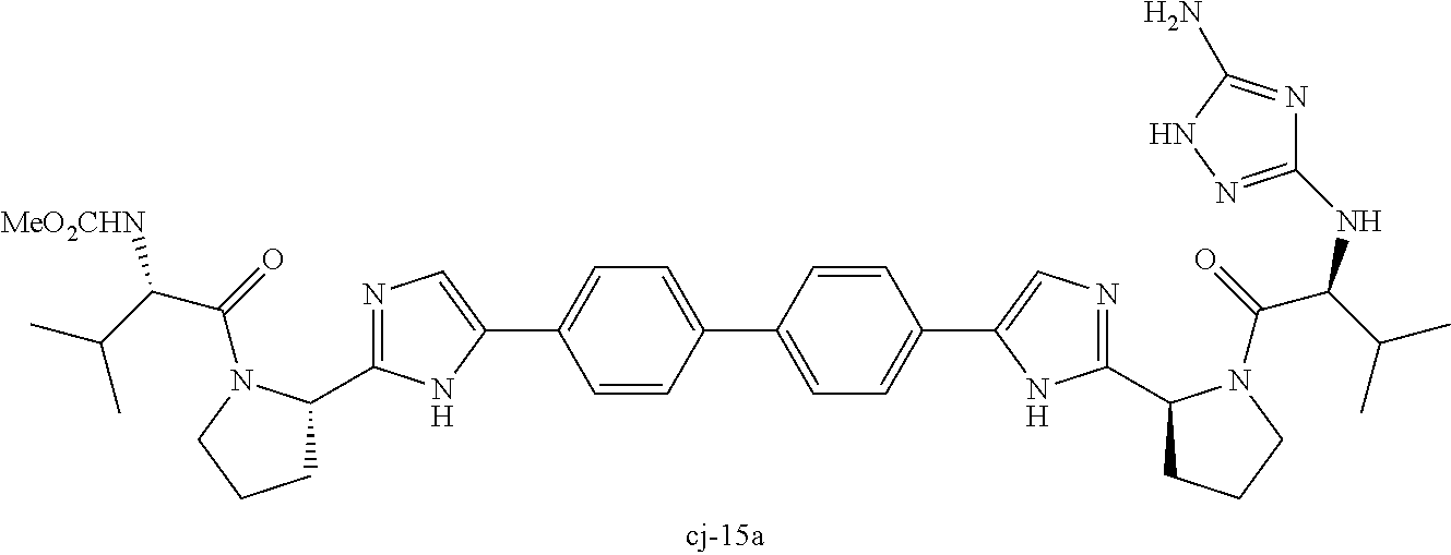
C1C(C2=NC=C(C3=CC=C(C4=CC=C(C5=CN=C(C6CCCN6C(=O)C(C(C)C)NC6=NNC(N)=N6)N5)C=C4)C=C3)N2)N(C(=O)C(C(C)C)[MeO2CHN])CC1
